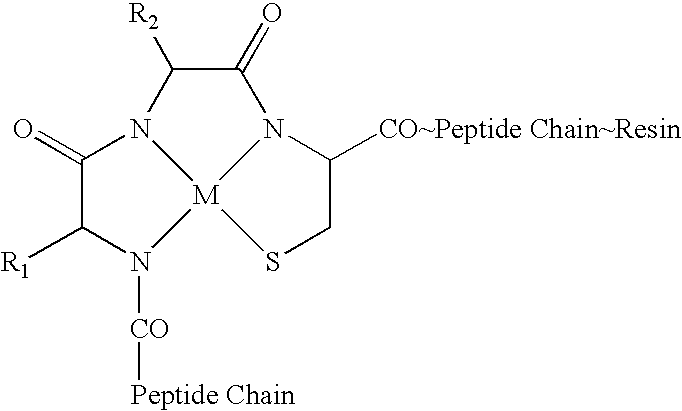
C1([R2])C(=O)N2C([CO~Peptide Chain~Resin])CS[M]23N1C(=O)C([R1])N3[CO][Peptide Chain]
